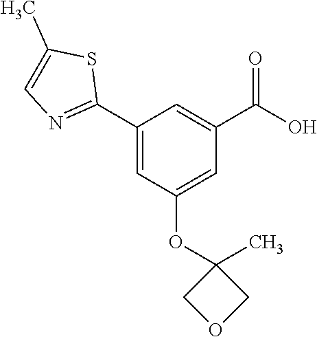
O(C1=CC(C(O)=O)=CC(C2=NC=C(C)S2)=C1)C1(C)COC1
